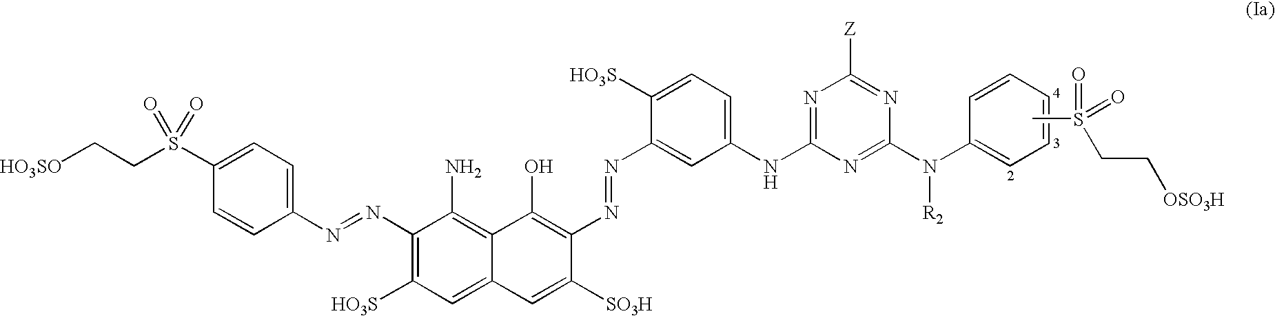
CS(CC[OSO3H])(=O)=O.C1(N=NC2=C([HO3S])C=C3C(=C2N)C(O)=C(N=NC2=CC(NC4=NC([Z])=NC(N([R2])C5=CC=CC=C5)=N4)=CC=C2[HO3S])C([SO3H])=C3)=CC=C(S(CC[HO3SO])(=O)=O)C=C1
